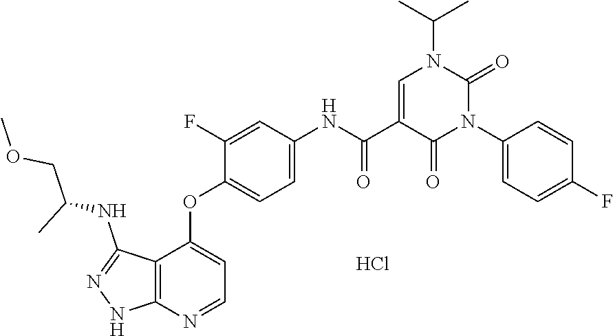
CC(C)N1C=C(C(=O)NC2=CC=C(OC3=CC=NC4=C3C(NC(COC)C)=NN4)C(F)=C2)C(=O)N(C2=CC=C(F)C=C2)C1=O.Cl
